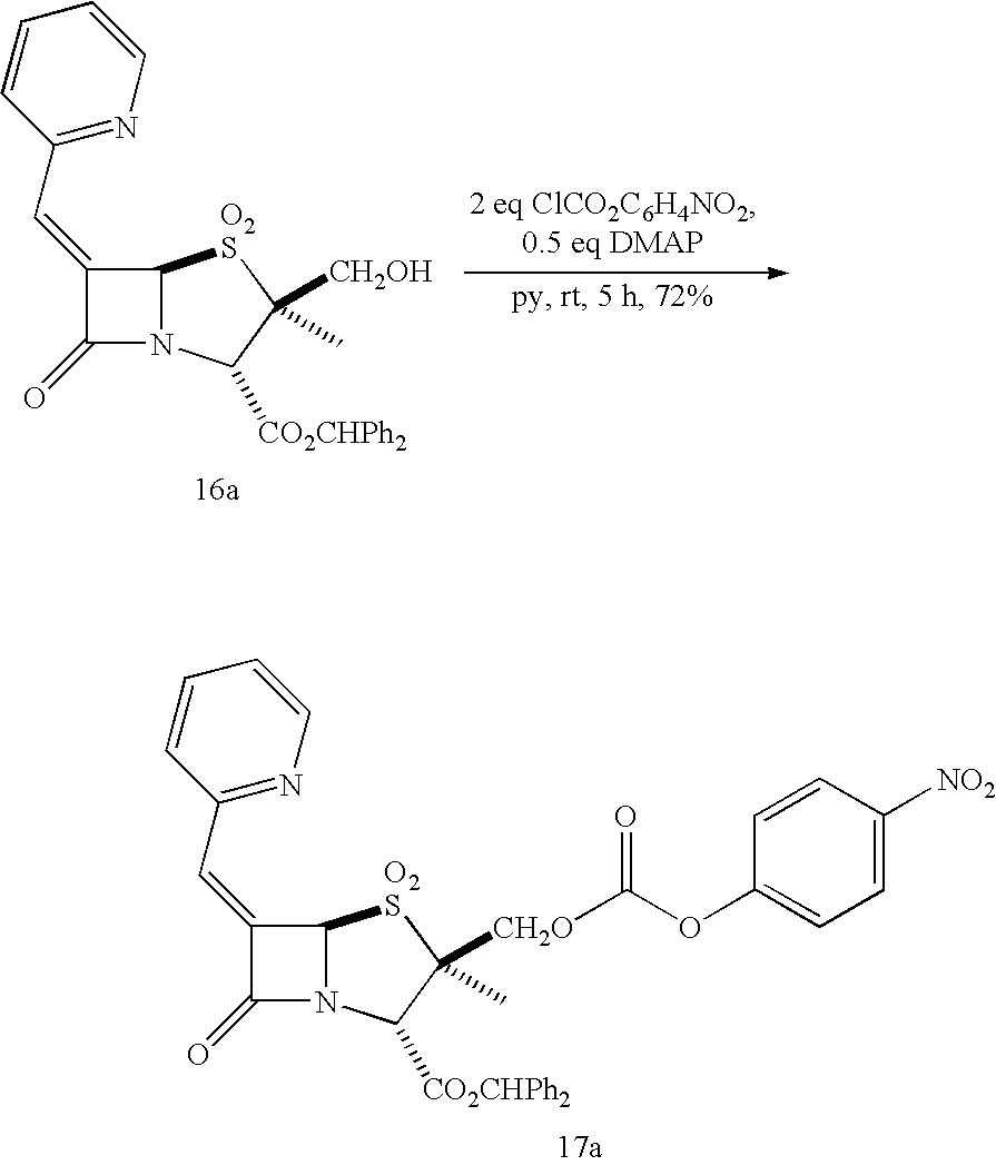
C12N(C(=O)C1=CC1=NC=CC=C1)C([CO2CHPh2])C([CH2O]C(OC1=CC=C([NO2])C=C1)=O)(C)[O2S]2.C12N(C(=O)C1=CC1=NC=CC=C1)C([CO2CHPh2])C([CH2OH])(C)[O2S]2
